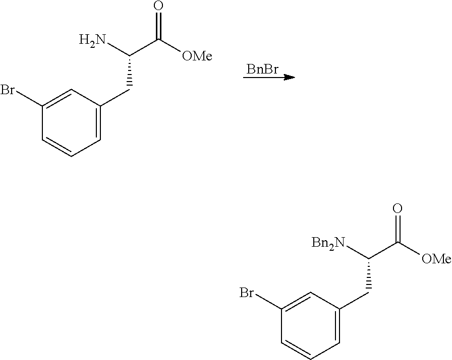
C1(Br)=CC(CC(N)C(=O)[OMe])=CC=C1.[BnBr].C1(Br)=CC(CC([Bn2N])C(=O)[OMe])=CC=C1
